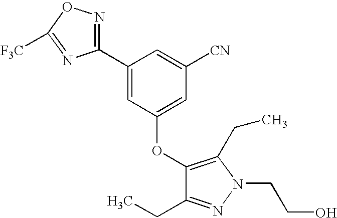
C1(OC2=CC([CN])=CC(C3=NOC([F3C])=N3)=C2)=C(CC)N(CCO)N=C1CC
